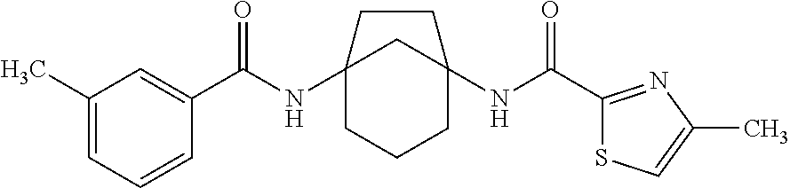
C12(NC(C3=CC(C)=CC=C3)=O)CCCC(NC(C3=NC(C)=CS3)=O)(C1)CC2
